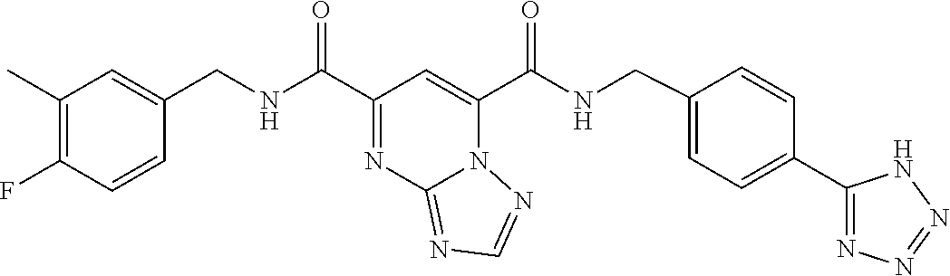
C1(C)=C(F)C=CC(CNC(C2=NC3=NC=NN3C(C(NCC3=CC=C(C4=NN=NN4)C=C3)=O)=C2)=O)=C1
